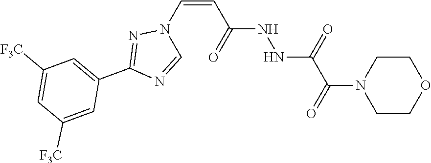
N1=CN(C=CC(NNC(C(=O)N2CCOCC2)=O)=O)N=C1C1=CC([F3C])=CC([F3C])=C1
